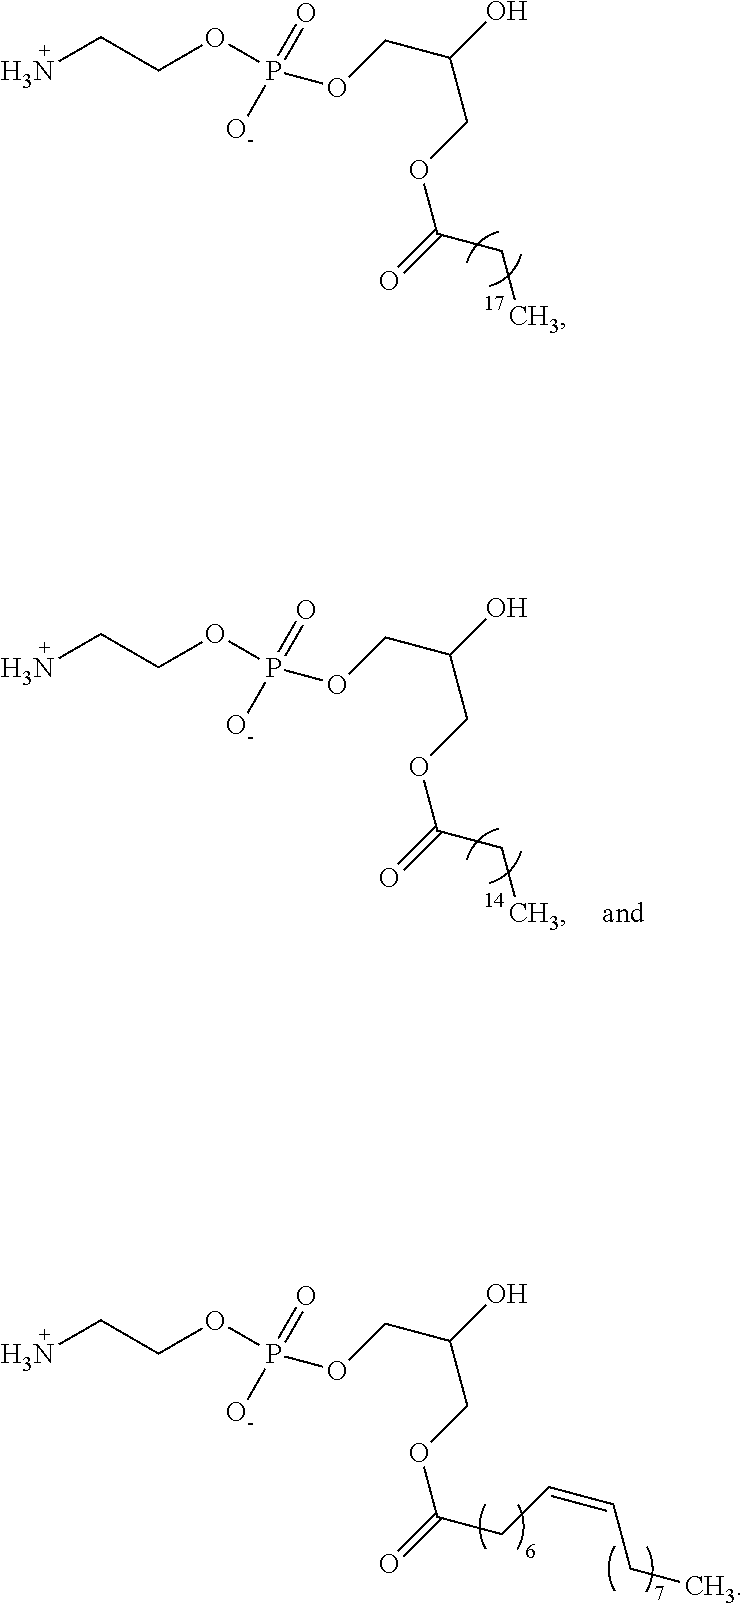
NCCOP(OCC(COC(CC)=O)O)([O-])=O.NCCOP(OCC(COC(CC)=O)O)([O-])=O.NCCOP(OCC(COC(CC=CCC)=O)O)([O-])=O
